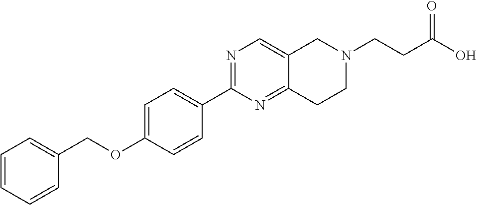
C1=CC=CC(COC2=CC=C(C3=NC=C4C(=N3)CCN(CCC(O)=O)C4)C=C2)=C1
